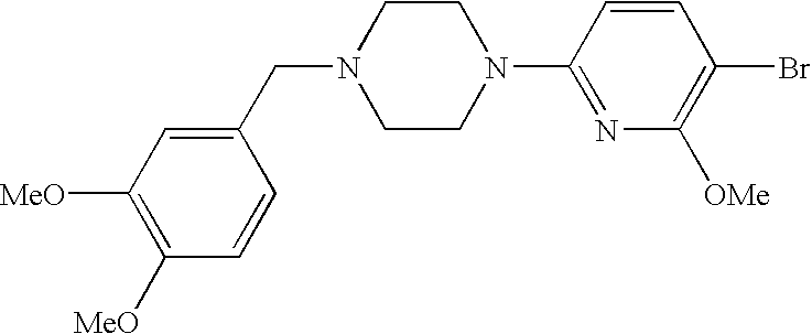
N1(CC2=CC([MeO])=C([MeO])C=C2)CCN(C2=NC([OMe])=C(Br)C=C2)CC1
